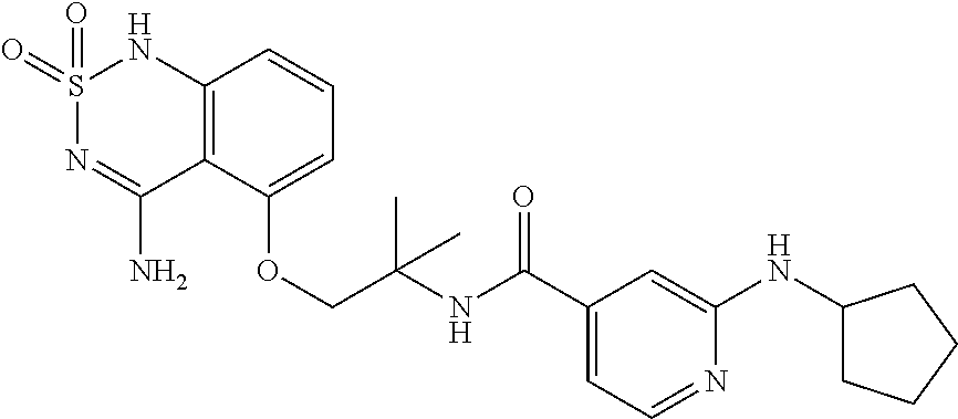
C12=C(C(OCC(NC(C3=CC=NC(NC4CCCC4)=C3)=O)(C)C)=CC=C1)C(N)=NS(=O)(=O)N2
